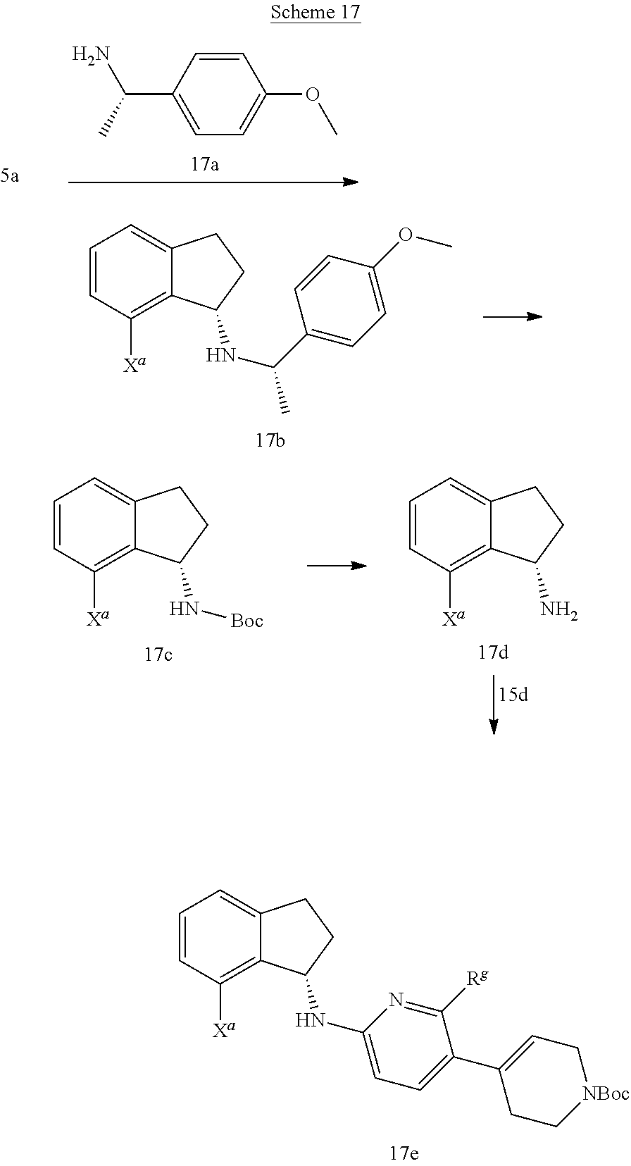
C1=CC([Xa])=C2C(=C1)CCC2NC1=CC=C(C2=CC[NBoc]CC2)C([Rg])=N1.C1=CC(C(N)C)=CC=C1OC.C1=CC([Xa])=C2C(=C1)CCC2NC(C)C1=CC=C(OC)C=C1.C1=CC([Xa])=C2C(=C1)CCC2N[Boc].C1=CC([Xa])=C2C(=C1)CCC2N
